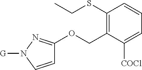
C1(SCC)=C(COC2=NN([G])C=C2)C([COCl])=CC=C1
